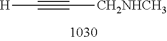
[H]C#C[CH2NHCH3]
